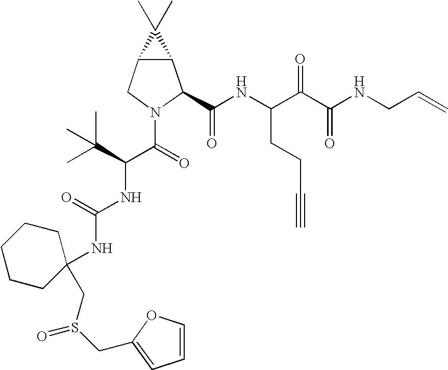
C12C(CN(C(C(NC(=O)NC3(CS(CC4=CC=CO4)=O)CCCCC3)C(C)(C)C)=O)C1C(NC(C(C(NCC=C)=O)=O)CCC#C)=O)C2(C)C
